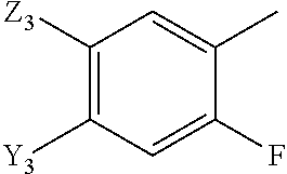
C1([Z3])=C([Y3])C=C(F)C(C)=C1
